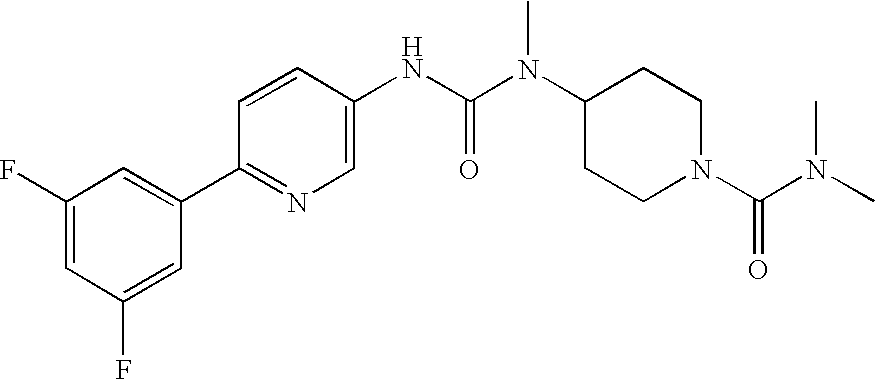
C1(F)=CC(F)=CC(C2=NC=C(NC(N(C3CCN(C(=O)N(C)C)CC3)C)=O)C=C2)=C1
